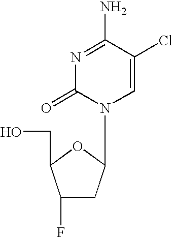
C1(F)CC(N2C=C(Cl)C(N)=NC2=O)OC1CO
